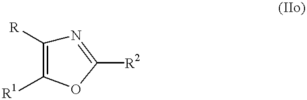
N1=C([R2])OC([R1])=C1[R]
